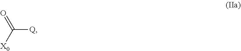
[Q]C([X0])=O
